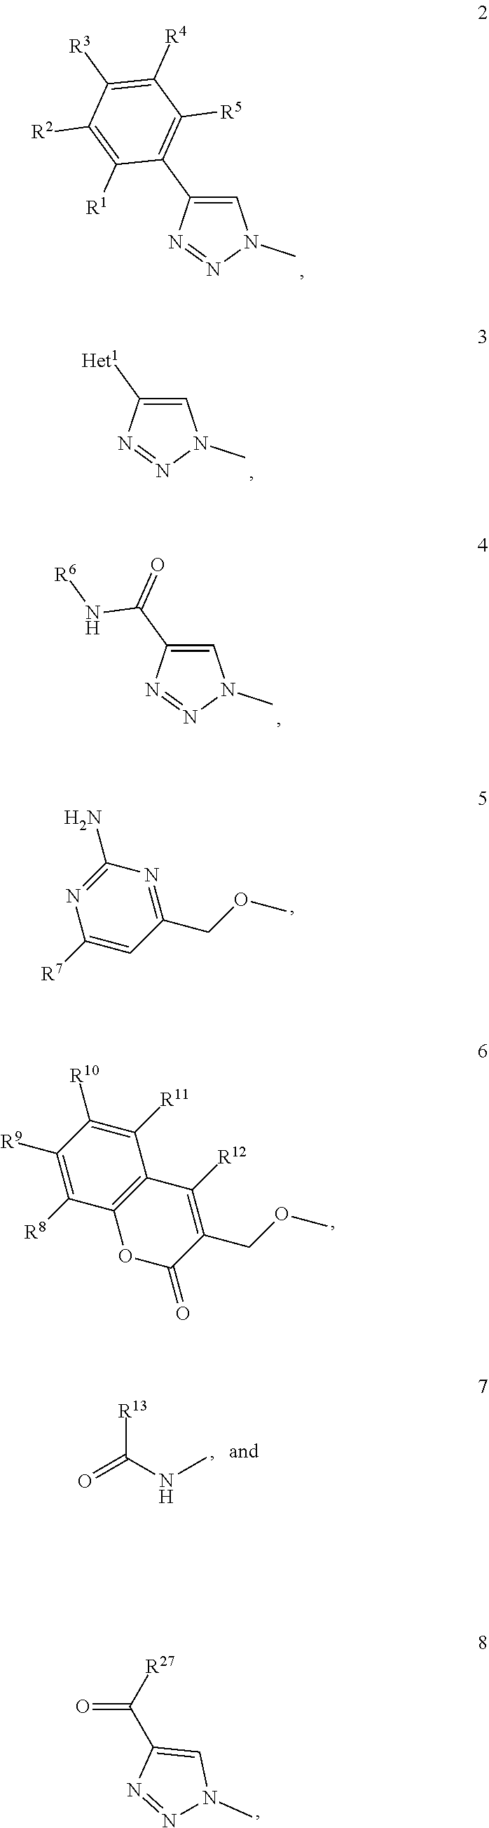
C1=C(C2=C([R5])C([R4])=C([R3])C([R2])=C2[R1])N=NN1C.C1=C([Het1])N=NN1C.C1=C(C(=O)N[R6])N=NN1C.N1=C(N)N=C(COC)C=C1[R7].C1([R9])=C([R8])C2=C(C([R11])=C1[R10])C([R12])=C(COC)C(=O)O2.O=C(NC)[R13].O=C([R27])C1=CN(C)N=N1
